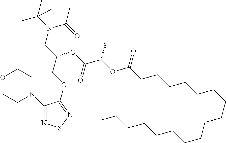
O1CCN(C2=NSN=C2OCC(CN(C(C)(C)C)C(=O)C)OC(C(OC(CCCCCCCCCCCCCCCCC)=O)C)=O)CC1
